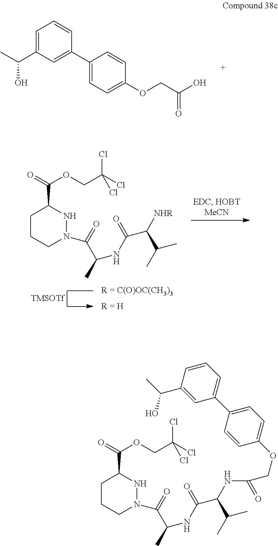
C1=C(C2=CC(C(C)O)=CC=C2)C=CC(OCC(O)=O)=C1.[TMSOTf].[R = C(O)OC(CH3)3].[R = H].C1CCN(C(=O)C(C)NC(C([NHR])C(C)C)=O)NC1C(=O)OCC(Cl)(Cl)Cl.C1CCN(C(=O)C(C)NC(C(NC(=O)COC2=CC=C(C3=CC=CC(C(C)O)=C3)C=C2)C(C)C)=O)NC1C(=O)OCC(Cl)(Cl)Cl
